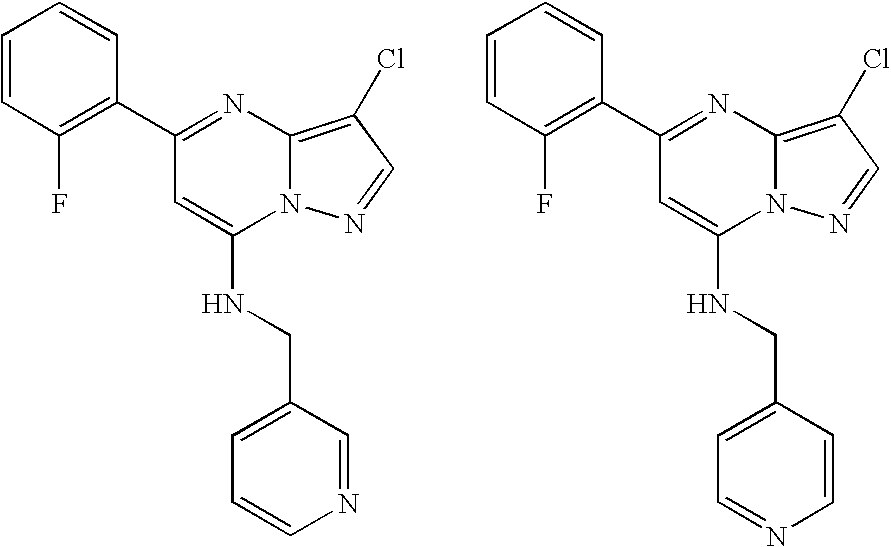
C1(C2=C(F)C=CC=C2)=NC2=C(Cl)C=NN2C(NCC2=CC=CN=C2)=C1.C1(C2=C(F)C=CC=C2)=NC2=C(Cl)C=NN2C(NCC2=CC=NC=C2)=C1
